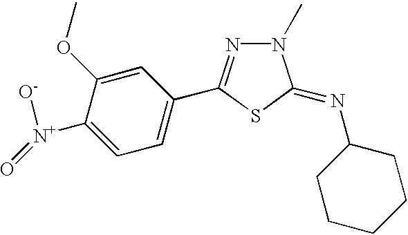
C1([N+](=O)[O-])=CC=C(C2=NN(C)C(=NC3CCCCC3)S2)C=C1OC
